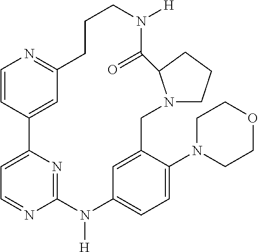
N12CCCC1C(=O)N([H])CCCC1=NC=CC(=C1)C1=CC=NC(=N1)N([H])C1=CC=C(N3CCOCC3)C(=C1)C2
